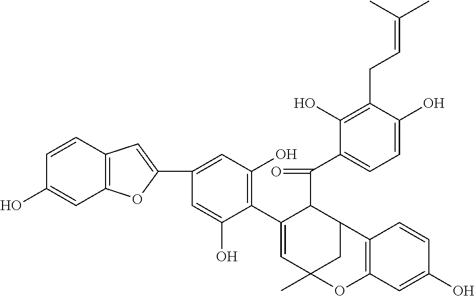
C12=C(OC(C3=CC(O)=C(C4=CC5(C)CC(C4C(=O)C4=CC=C(O)C(CC=C(C)C)=C4O)C4=C(O5)C=C(O)C=C4)C(O)=C3)=C1)C=C(O)C=C2
